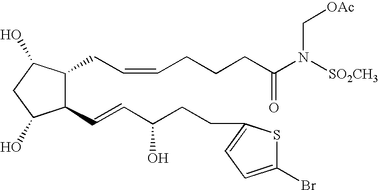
C1(C=CC(CCC2=CC=C(Br)S2)O)C(CC=CCCCC(N([SO2CH3])C[OAc])=O)C(O)CC1O
